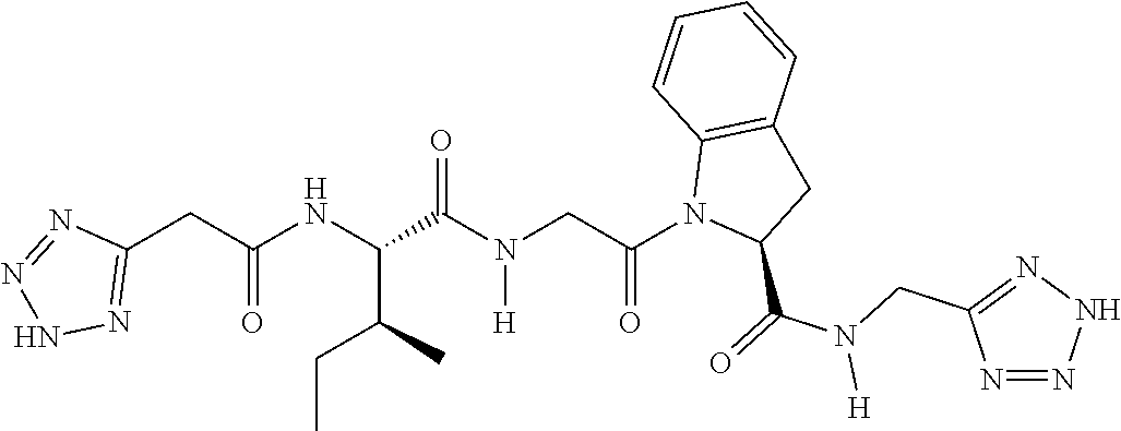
C(C(NC(C(N(CC(N1C(C(=O)N(CC2=NNN=N2)[H])CC2=C1C=CC=C2)=O)[H])=O)C(C)CC)=O)C1=NNN=N1
